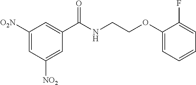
C1(C(NCCOC2=CC=CC=C2F)=O)=CC([O2N])=CC([NO2])=C1
